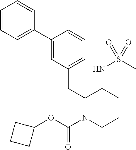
C1=CC=C(C2=CC(CC3N(C(=O)OC4CCC4)CCCC3NS(C)(=O)=O)=CC=C2)C=C1
